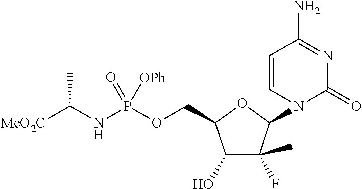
[MeO2C]C(NP(OCC1C(O)C(C)(F)C(N2C(=O)N=C(N)C=C2)O1)(=O)[OPh])C
